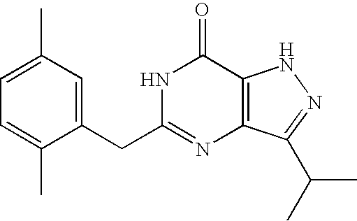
C1=C(CC2=NC3=C(C(=O)N2)NN=C3C(C)C)C(C)=CC=C1C
